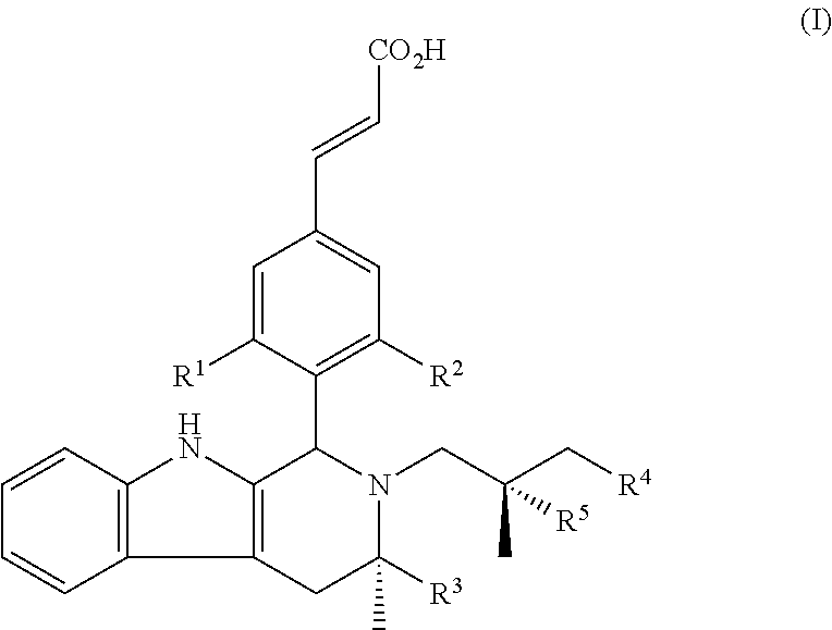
C12=C(C=CC=C1)NC1=C2CC([R3])(C)N(CC(C)(C[R4])[R5])C1C1=C([R2])C=C(C=C[CO2H])C=C1[R1]
